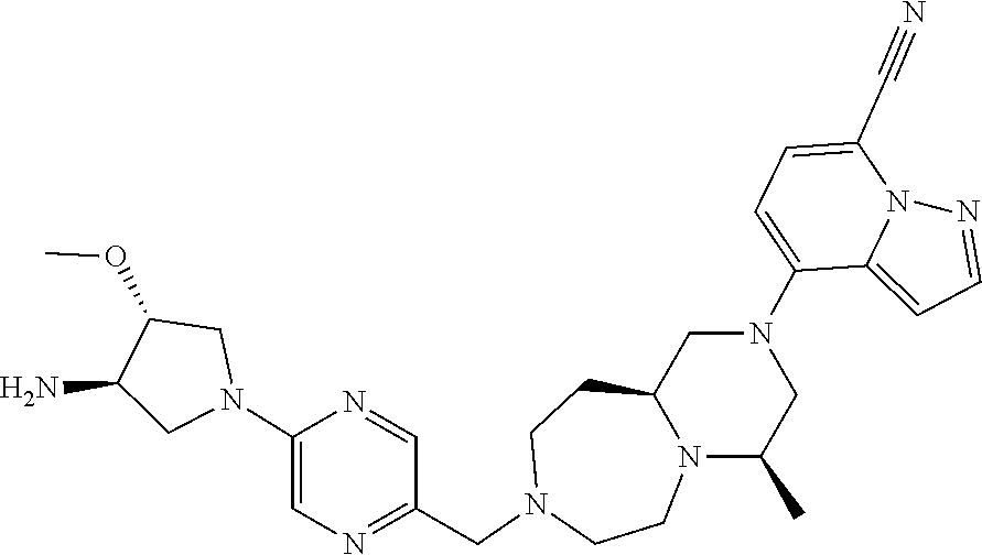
N12C(C)CN(C3=CC=C(C#N)N4N=CC=C43)CC1CCN(CC1=NC=C(N3CC(N)C(OC)C3)N=C1)CC2
